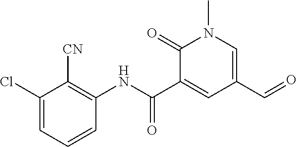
C1(Cl)=CC=CC(NC(C2=CC(C=O)=CN(C)C2=O)=O)=C1[CN]
